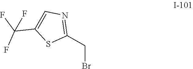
N1=C(CBr)SC(C(F)(F)F)=C1
